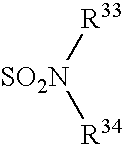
[SO2N]([R33])[R34]
